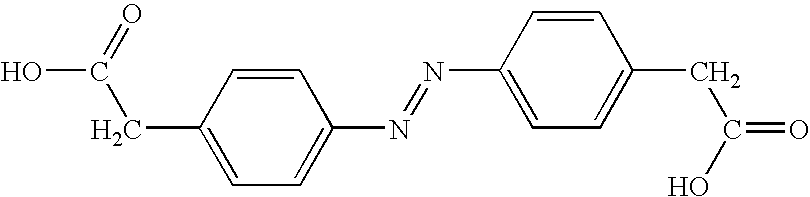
C(C1=CC=C(N=NC2=CC=C(CC(O)=O)C=C2)C=C1)C(=O)O
